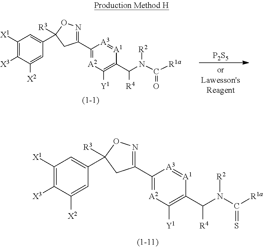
[P2S5].C1([X1])=C([X3])C([X2])=CC(C2([R3])CC(C3=[A2]C([Y1])=C(C(N([R2])C(=O)[R1a])[R4])[A1]=[A3]3)=NO2)=C1.C1([X1])=C([X3])C([X2])=CC(C2([R3])CC(C3=[A2]C([Y1])=C(C(N([R2])C(=S)[R1a])[R4])[A1]=[A3]3)=NO2)=C1
